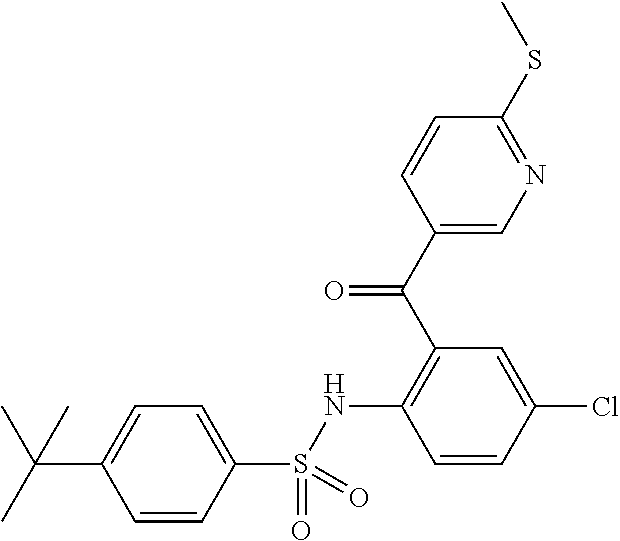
C(C1=CC=C(S(=O)(=O)NC2=C(C(=O)C3=CN=C(SC)C=C3)C=C(Cl)C=C2)C=C1)(C)(C)C
